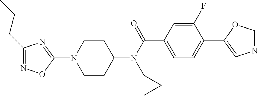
C1CC(N(C(C2=CC=C(C3=CN=CO3)C(F)=C2)=O)C2CC2)CCN1C1=NC(CCC)=NO1
